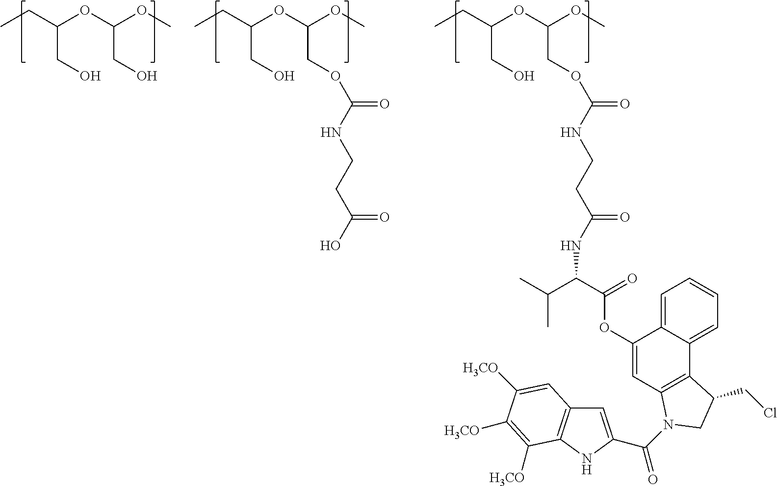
CCC(OC(OC)CO)CO.CCC(OC(OC)COC(=O)NCCC(O)=O)CO.CCC(OC(OC)COC(=O)NCCC(=O)NC(C(C)C)C(=O)OC1=CC2=C(C3=CC=CC=C13)C(CCl)CN2C(=O)C1=CC2=C(N1)C([H3CO])=C([H3CO])C([H3CO])=C2)CO
